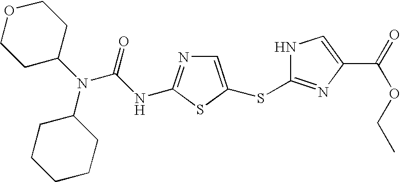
C1CC(N(C2CCCCC2)C(NC2=NC=C(SC3=NC(C(=O)OCC)=CN3)S2)=O)CCO1
